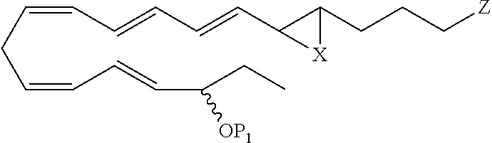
C(=CCC=CC=CC(CC)[OP1])C=CC=CC1C(CCC[Z])[X]1
